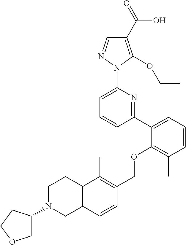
C1(C2=CC=CC(C)=C2OCC2=C(C)C3=C(C=C2)CN(C2COCC2)CC3)=NC(N2N=CC(C(=O)O)=C2OCC)=CC=C1
